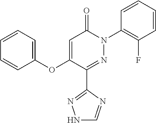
C1=C(OC2=CC=CC=C2)C(C2=NNC=N2)=NN(C2=C(F)C=CC=C2)C1=O
